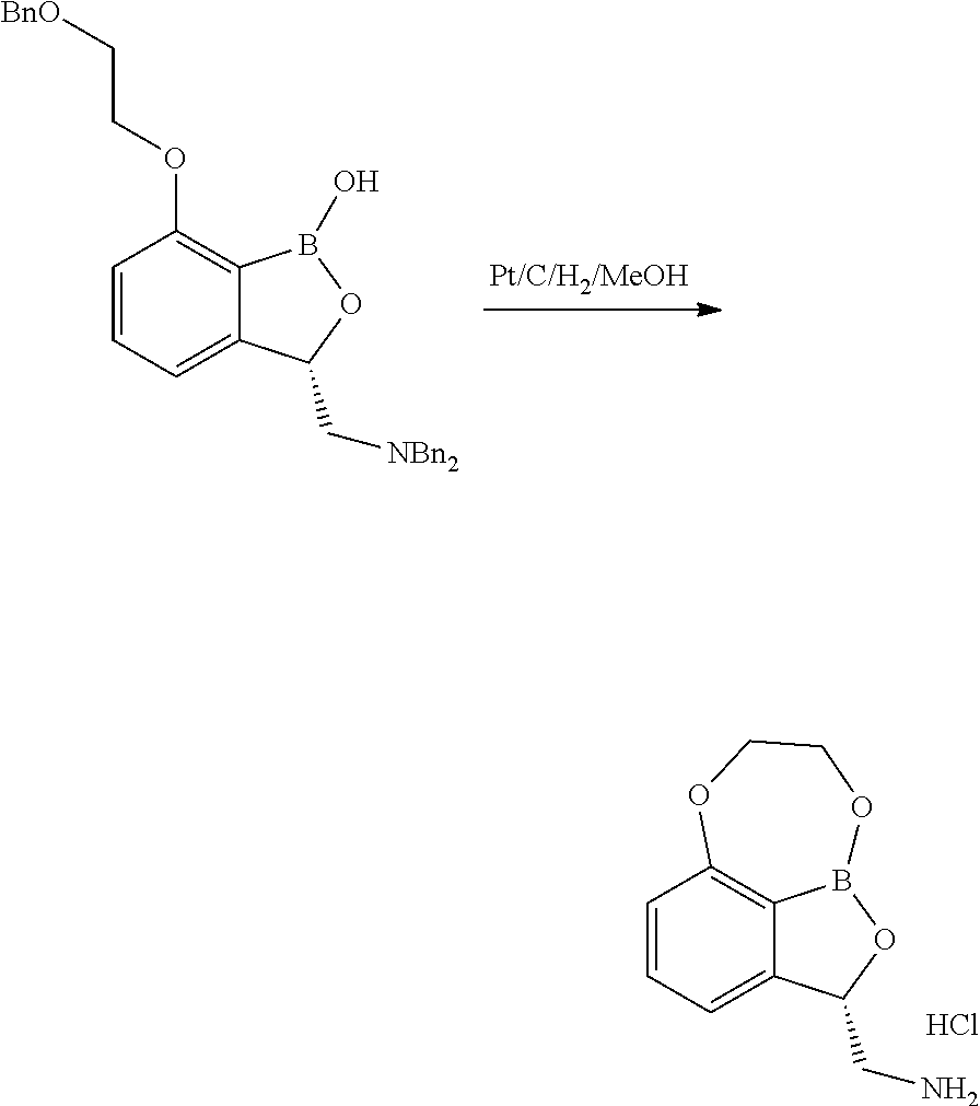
C1=CC=C2C3=C1OCCOB3OC2CN.Cl.C1=CC=C2C(=C1OCC[BnO])B(O)OC2C[NBn2]
